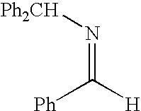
[Ph]C([H])=N[Ph2CH]
